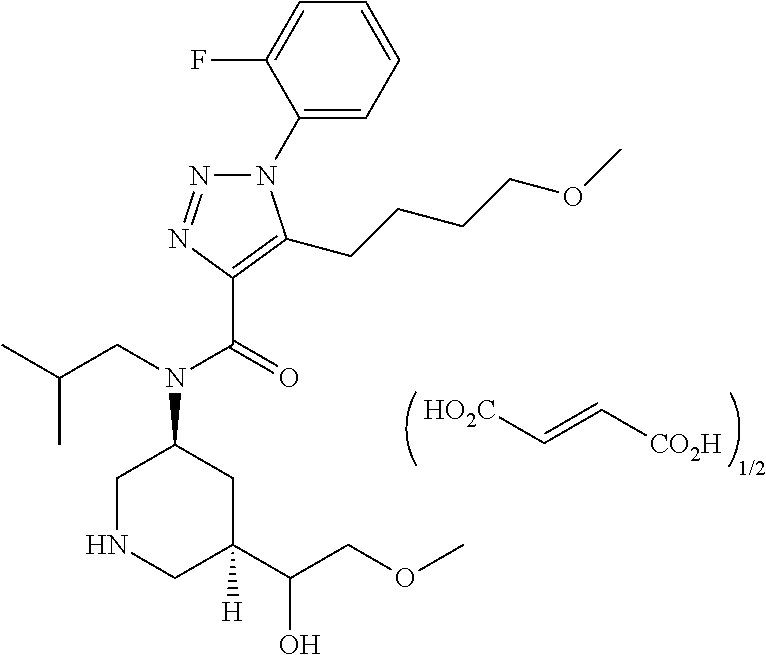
[HO2C]C=C[CO2H].[1/2].N1(C2=CC=CC=C2F)N=NC(C(=O)N(CC(C)C)C2CNCC(C(COC)O)([H])C2)=C1CCCCOC
